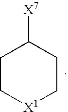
[X7]C1CC[X1]CC1
